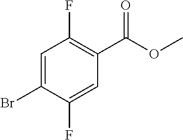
COC(=O)C1=C(F)C=C(Br)C(F)=C1
